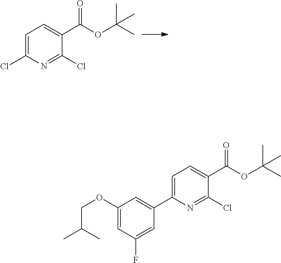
C1=C(Cl)N=C(Cl)C(C(OC(C)(C)C)=O)=C1.C1=C(C2=CC(OCC(C)C)=CC(F)=C2)N=C(Cl)C(C(OC(C)(C)C)=O)=C1
